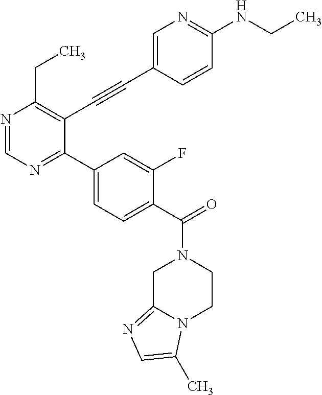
N1=CN=C(C2=CC=C(C(N3CC4=NC=C(C)N4CC3)=O)C(F)=C2)C(C#CC2=CN=C(NCC)C=C2)=C1CC
